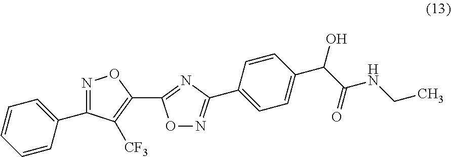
C1=CC=CC(C2=NOC(C3=NC(C4=CC=C(C(O)C(=O)NCC)C=C4)=NO3)=C2[CF3])=C1
